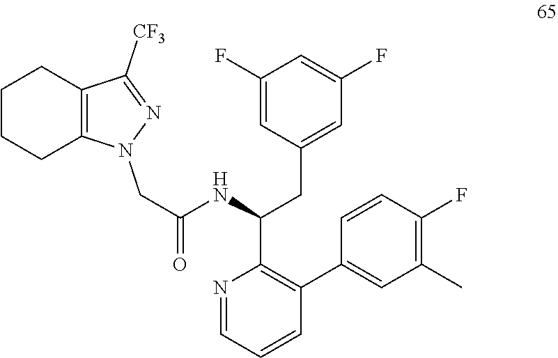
C(NC(C1=C(C2=CC(C)=C(F)C=C2)C=CC=N1)CC1=CC(F)=CC(F)=C1)(=O)CN1C2=C(CCCC2)C([CF3])=N1
